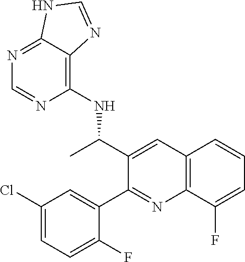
C1(Cl)=CC=C(F)C(C2=NC3=C(C=C2C(C)NC2=C4C(=NC=N2)NC=N4)C=CC=C3F)=C1
